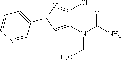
N(C(N)=O)(CC)C1=CN(C2=CC=CN=C2)N=C1Cl
